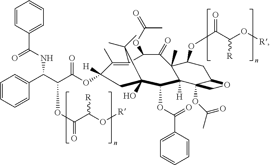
C1(C)=C2C(OC(=O)C)C(=O)C3(C)C(OC(=O)C(O[R])[R])CC4C(OC(C)=O)(C3([H])C(OC(=O)C3=CC=CC=C3)C(O)(C2(C)C)CC1([H])OC(C(C(C1=CC=CC=C1)NC(=O)C1=CC=CC=C1)OC(=O)C(O[R])[R])=O)CO4
